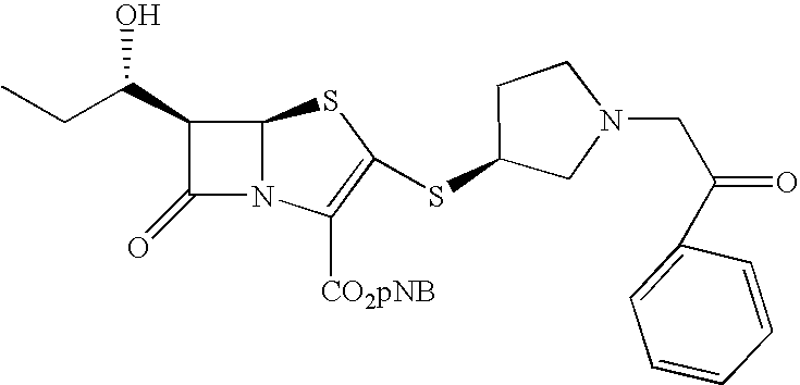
C12N(C([CO2pNB])=C(SC3CCN(CC(=O)C4=CC=CC=C4)C3)S1)C(=O)C2C(CC)O
